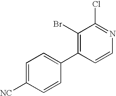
C1=C([NC])C=CC(C2=C(Br)C(Cl)=NC=C2)=C1
